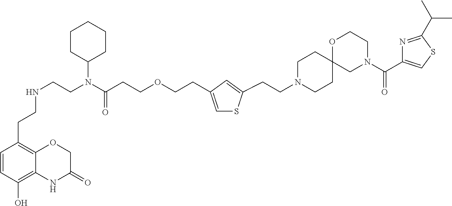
C1=CC(O)=C2C(=C1CCNCCN(C(CCOCCC1=CSC(CCN3CCC4(CC3)CN(C(C3=CSC(C(C)C)=N3)=O)CCO4)=C1)=O)C1CCCCC1)OCC(=O)N2
